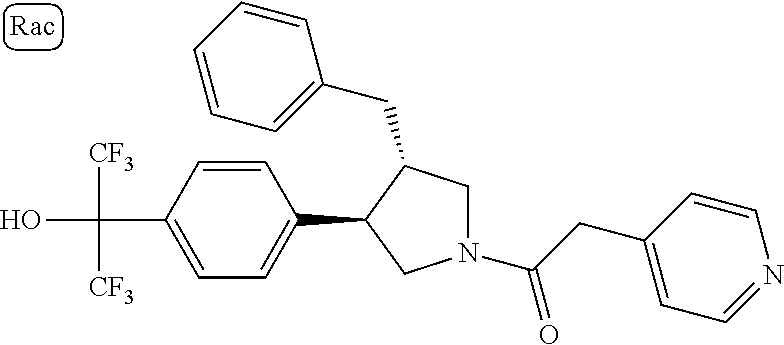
C(C1=CC=C(C2CN(C(=O)CC3=CC=NC=C3)CC2CC2=CC=CC=C2)C=C1)(O)([CF3])[CF3]
